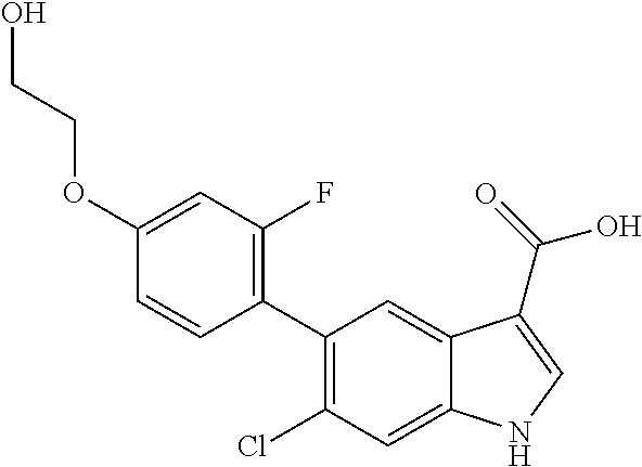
C1(OCCO)=CC(F)=C(C2=C(Cl)C=C3C(=C2)C(C(=O)O)=CN3)C=C1
